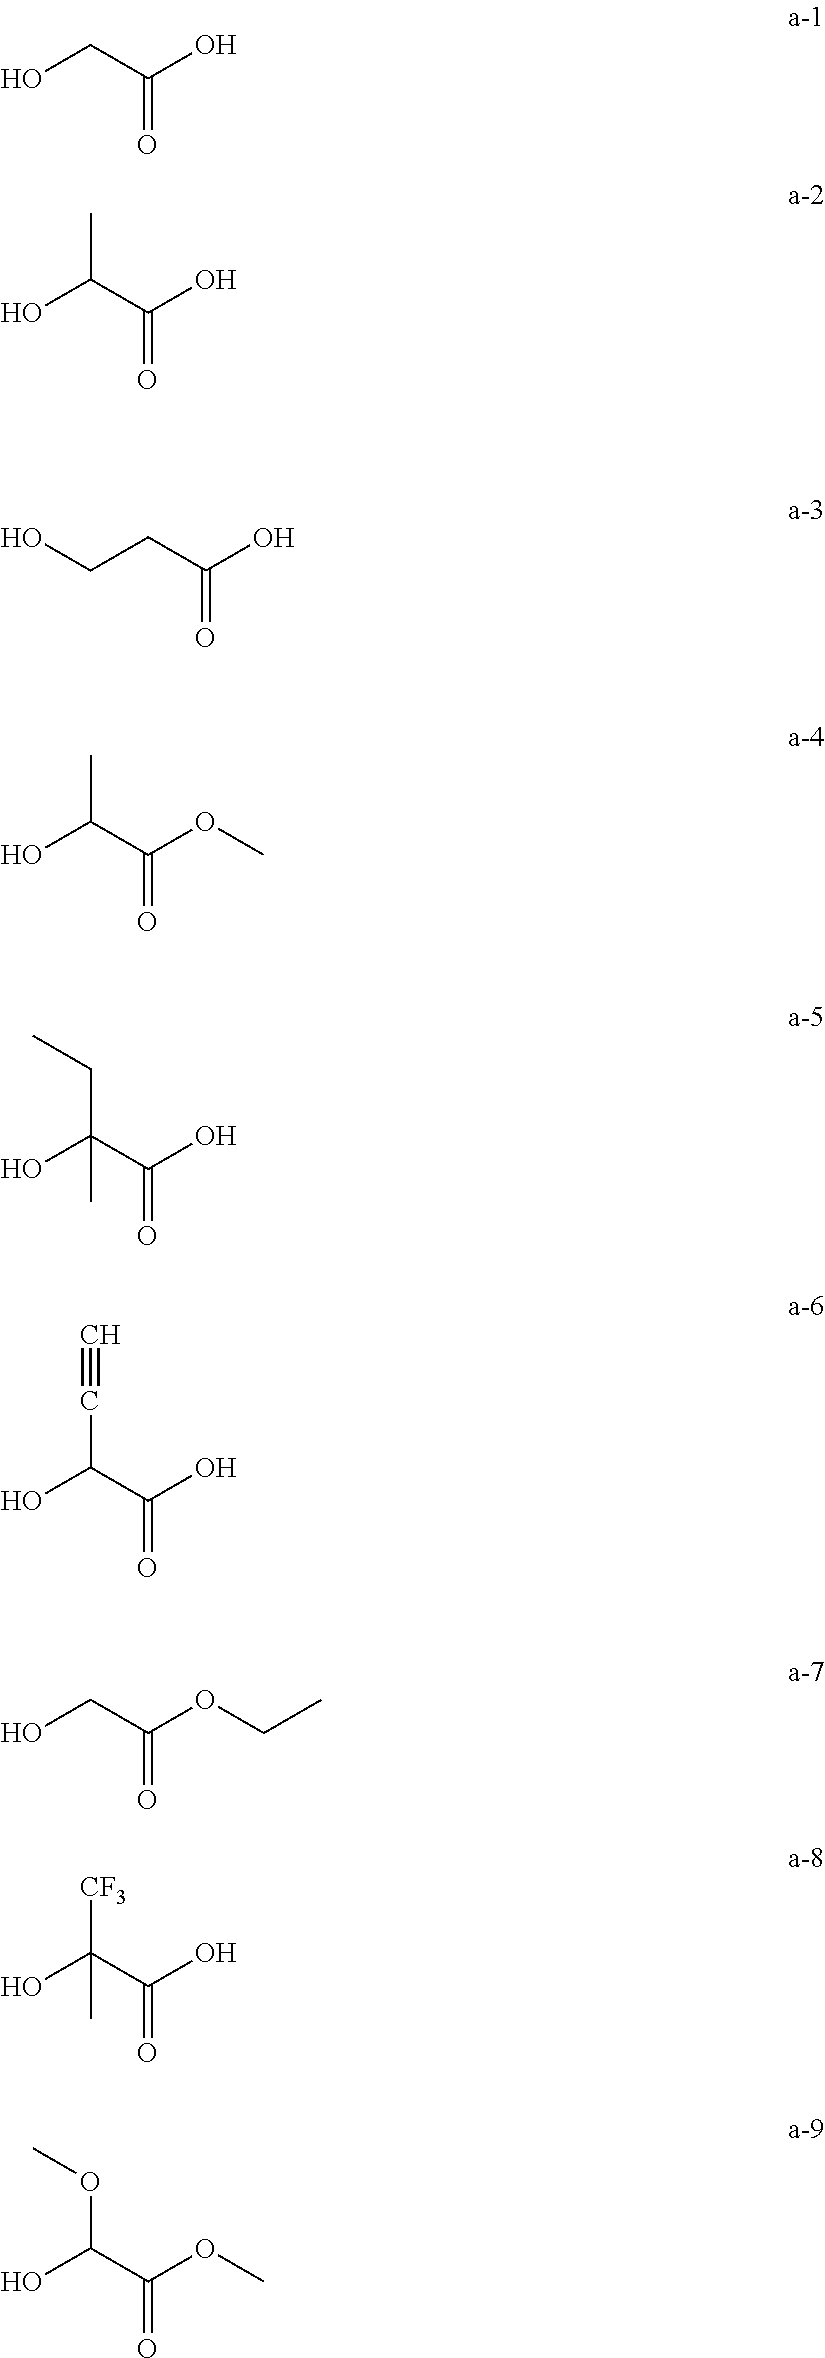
O=C(CO)O.O=C(C(O)C)O.O=C(CCO)O.O=C(C(O)C)OC.O=C(C(O)(CC)C)O.C#CC(O)C(O)=O.O=C(CO)OCC.O=C(C(O)([CF3])C)O.O=C(C(O)OC)OC
